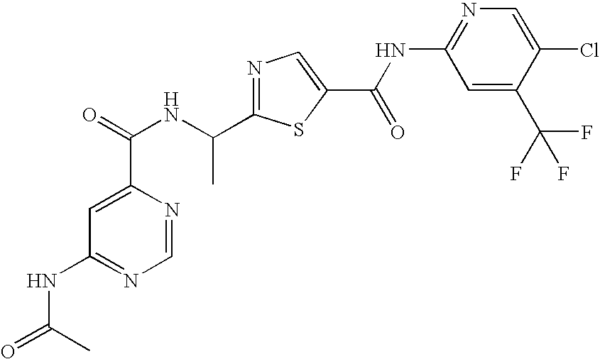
N1=C(C(NC(=O)C2=CC(NC(=O)C)=NC=N2)C)SC(C(=O)NC2=NC=C(Cl)C(C(F)(F)F)=C2)=C1
